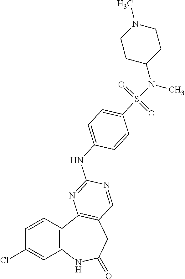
C1=CC2=C(C=C1Cl)NC(=O)CC1=C2N=C(NC2=CC=C(S(=O)(=O)N(C)C3CCN(C)CC3)C=C2)N=C1
